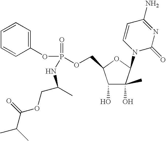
C1=CC=C(OP(=O)(OCC2C(O)C(O)(C)C(N3C(=O)N=C(N)C=C3)O2)NC(COC(=O)C(C)C)C)C=C1
